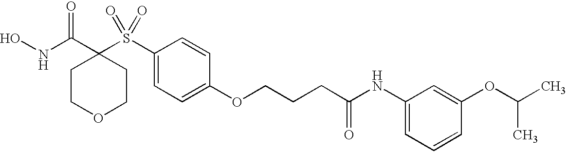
N(C(C1(S(C2=CC=C(OCCCC(NC3=CC=CC(OC(C)C)=C3)=O)C=C2)(=O)=O)CCOCC1)=O)O
